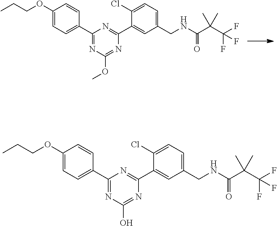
C1(C2=CC=C(OCCC)C=C2)=NC(OC)=NC(C2=CC(CNC(C(C(F)(F)F)(C)C)=O)=CC=C2Cl)=N1.C1(C2=CC=C(OCCC)C=C2)=NC(O)=NC(C2=CC(CNC(C(C(F)(F)F)(C)C)=O)=CC=C2Cl)=N1
